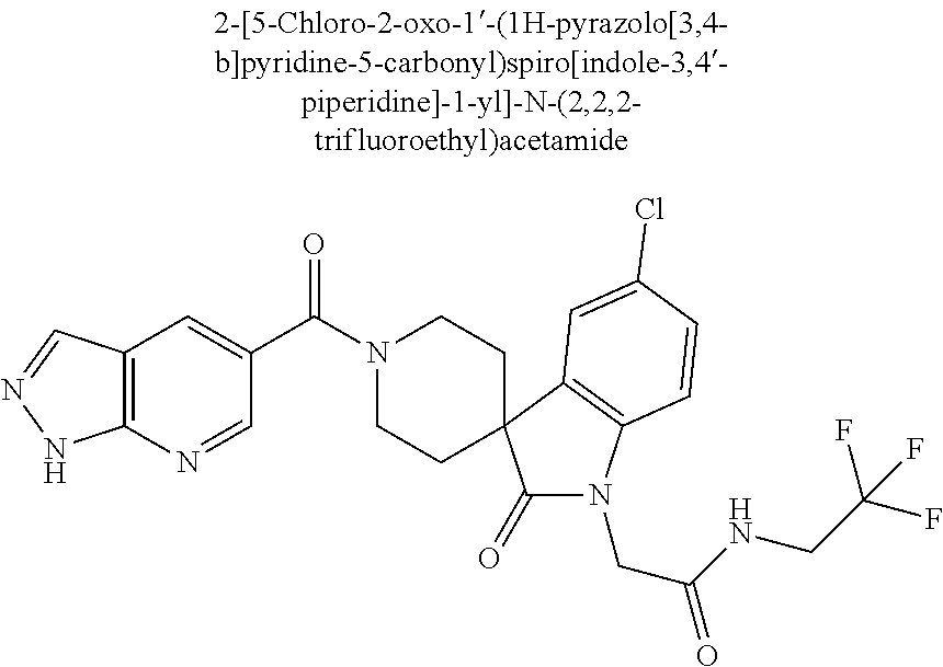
N1(C(C2=CC3=C(N=C2)NN=C3)=O)CCC2(CC1)C(=O)N(CC(NCC(F)(F)F)=O)C1=C2C=C(Cl)C=C1
